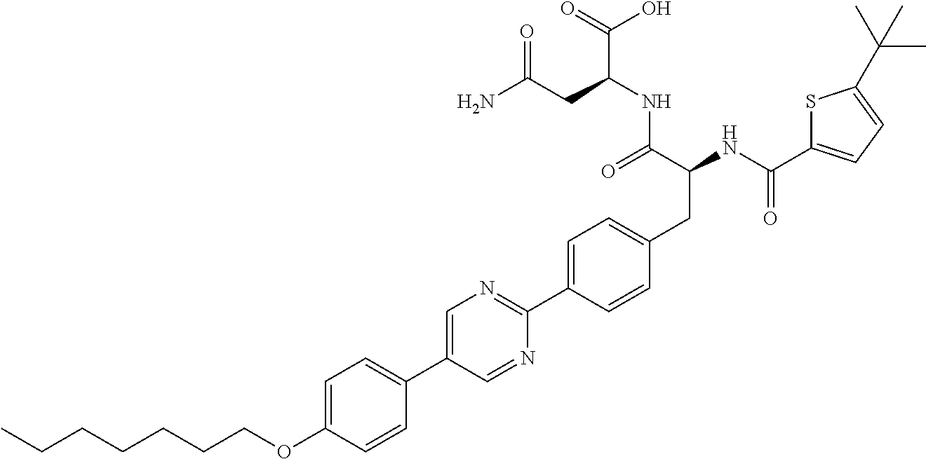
CCCCCCCOC1=CC=C(C2=CN=C(C3=CC=C(CC(NC(=O)C4=CC=C(C(C)(C)C)S4)C(=O)NC(C(O)=O)CC(N)=O)C=C3)N=C2)C=C1
